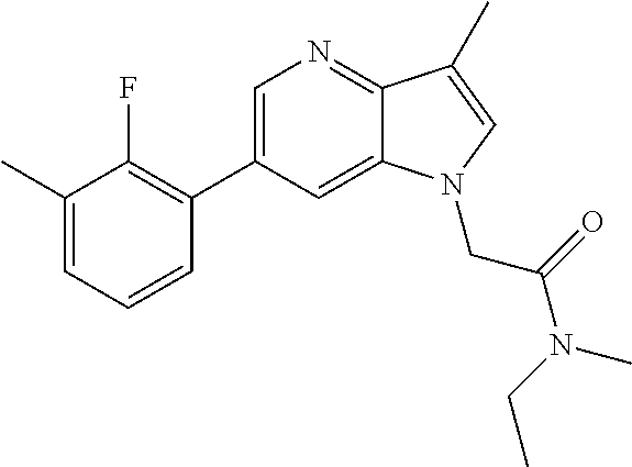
C1=C(C2=C(F)C(C)=CC=C2)C=C2C(=N1)C(C)=CN2CC(N(CC)C)=O
